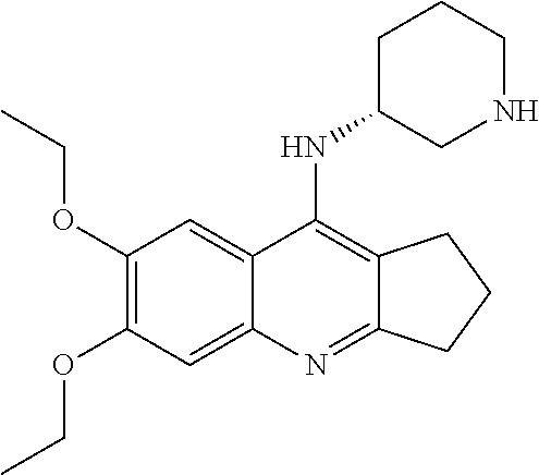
C1(OCC)=C(OCC)C=C2C(=C1)C(NC1CNCCC1)=C1C(=N2)CCC1
